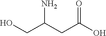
OC(CC(CO)N)=O
